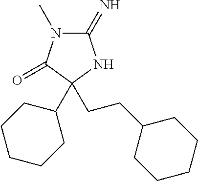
C1(=N)N(C)C(=O)C(CCC2CCCCC2)(C2CCCCC2)N1
